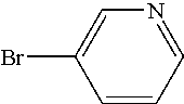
C1=CC=NC=C1Br
